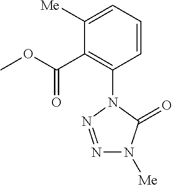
C1=CC=C([Me])C(C(OC)=O)=C1N1N=NN([Me])C1=O
